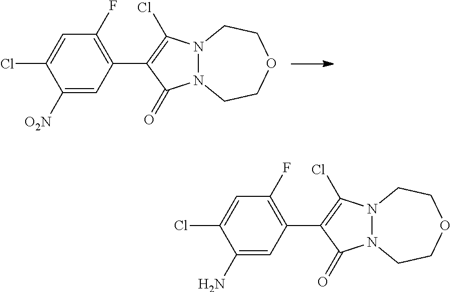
C1([O2N])=CC(C2=C(Cl)N3N(C2=O)CCOCC3)=C(F)C=C1Cl.C1(N)=CC(C2=C(Cl)N3N(C2=O)CCOCC3)=C(F)C=C1Cl
